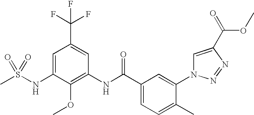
CS(NC1=CC(C(F)(F)F)=CC(NC(C2=CC=C(C)C(N3C=C(C(=O)OC)N=N3)=C2)=O)=C1OC)(=O)=O
